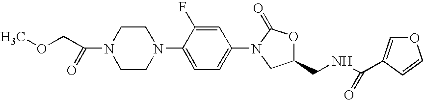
C1CN(C(COC)=O)CCN1C1=CC=C(N2C(=O)OC(CNC(C3=COC=C3)=O)C2)C=C1F
